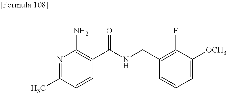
N1=C(C)C=CC(C(NCC2=C(F)C([OCH3])=CC=C2)=O)=C1N
